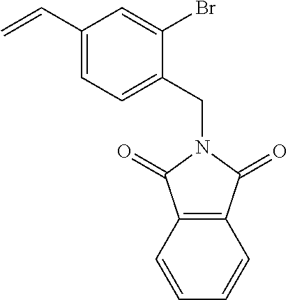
C1=CC=CC2=C1C(=O)N(CC1=CC=C(C=C)C=C1Br)C2=O
